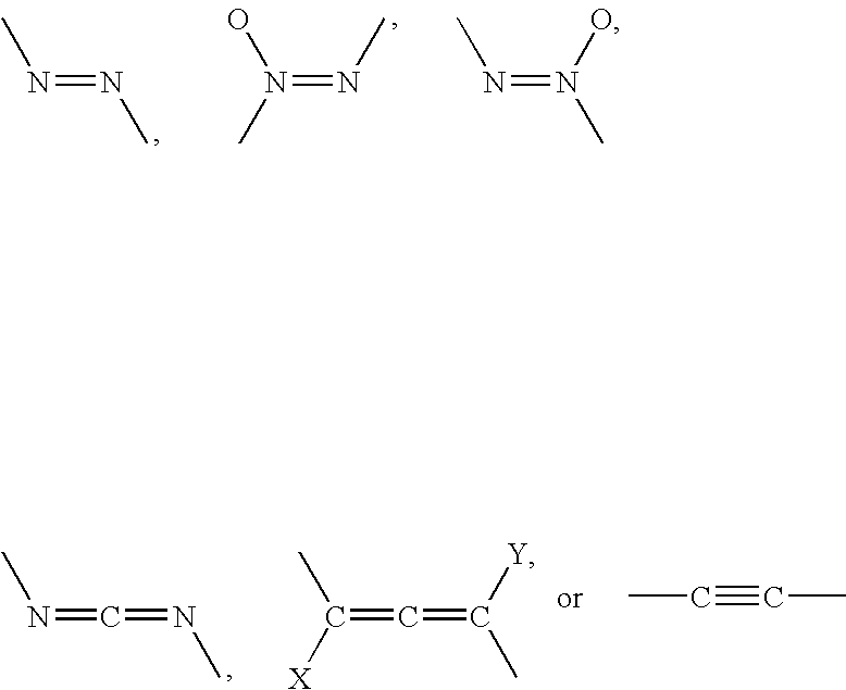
N(=NC)C.N(=NC)(O)C.N(=N(O)C)C.N(=C=NC)C.C(=C=C(C)[Y])(C)[X].C(#CC)C
